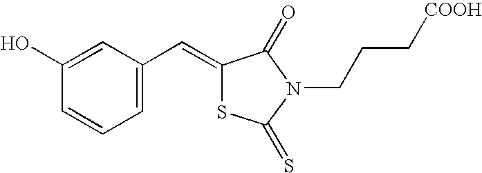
C1(O)=CC(C=C2SC(=S)N(CCC[COOH])C2=O)=CC=C1
